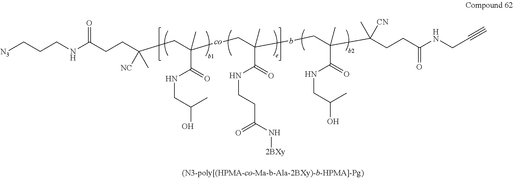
[N3]CCCNC(CCC([NC])(C)CC(C)(C(NCC(O)C)=O)[co]CC(C)(C(NCCC(=O)N[2BXy])=O)bCC(C)(C(NCC(O)C)=O)C(C)([CN])CCC(NCC#C)=O)=O
